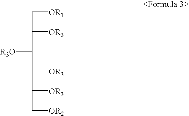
C([OR1])C([OR3])C(C([OR3])C([OR3])C[OR2])[R3O]
